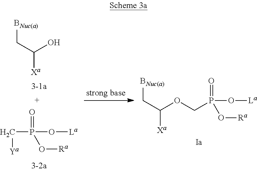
[BNuc(a)]CC([Xa])O.[BNuc(a)]CC([Xa])OCP(=O)(O[La])O[Ra].C(P(=O)(O[La])O[Ra])[Ya].[Ia]
